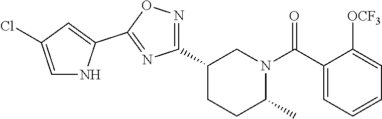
C1(C2=NOC(C3=CC(Cl)=CN3)=N2)CCC(C)N(C(C2=CC=CC=C2[OCF3])=O)C1
